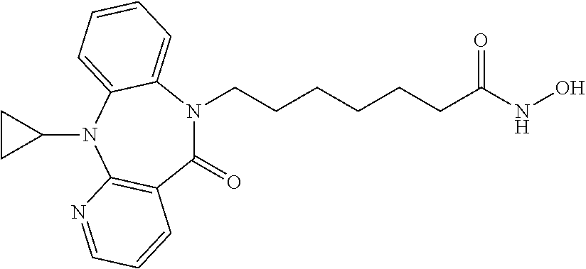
C1(=O)N(CCCCCCC(NO)=O)C2=CC=CC=C2N(C2CC2)C2=C1C=CC=N2
